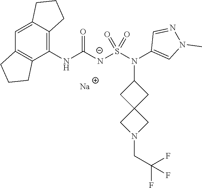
C12=CC3=C(C(NC([N-]S(N(C4=CN(C)N=C4)C4CC5(C4)CN(CC(F)(F)F)C5)(=O)=O)=O)=C1CCC2)CCC3.[Na]
